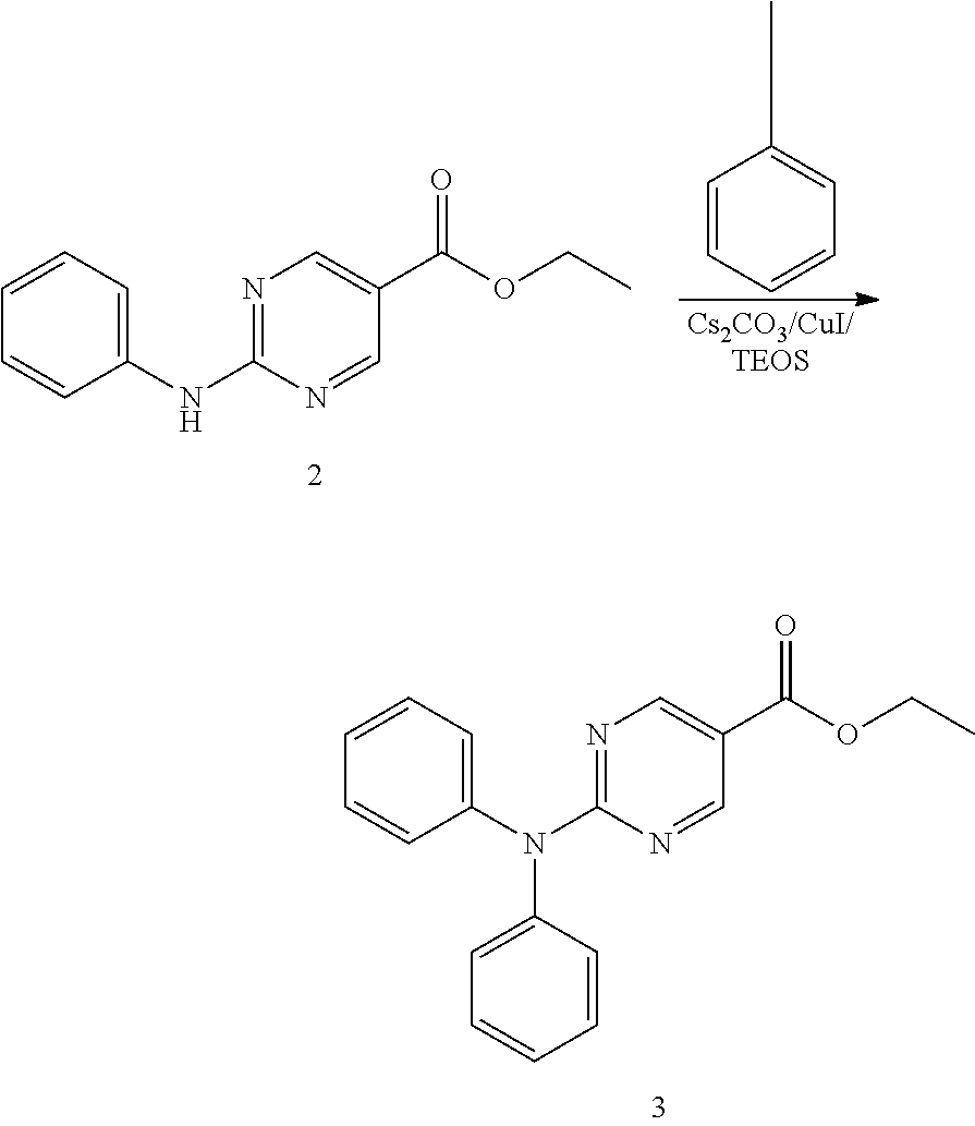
N1=C(N(C2=CC=CC=C2)C2=CC=CC=C2)N=CC(C(OCC)=O)=C1.N1=C(NC2=CC=CC=C2)N=CC(C(OCC)=O)=C1.C1=CC=CC=C1CC
